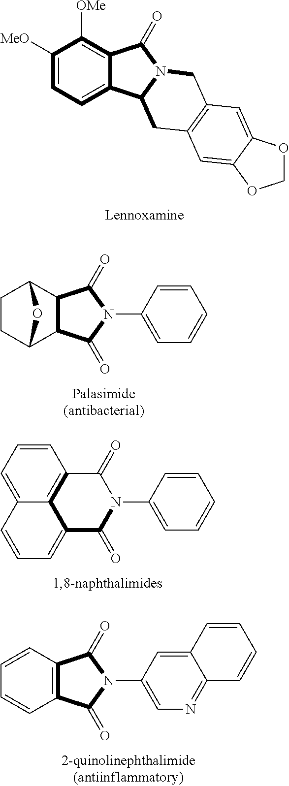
C1([MeO])=CC=C2C(=C1[OMe])C(=O)N1C2CC2=C(C1)C=C1C(=C2)OCO1.C1=CC(N2C(=O)C3C(C2=O)C2CCC3O2)=CC=C1.C1=CC=C2C3=C1C(=O)N(C1=CC=CC=C1)C(=O)C3=CC=C2.C12=CC(N3C(=O)C4=C(C3=O)C=CC=C4)=CN=C1C=CC=C2
